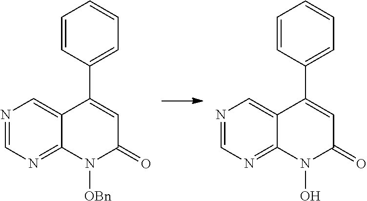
N1=CN=C2C(=C1)C(C1=CC=CC=C1)=CC(=O)N2[OBn].N1=CN=C2C(=C1)C(C1=CC=CC=C1)=CC(=O)N2O
